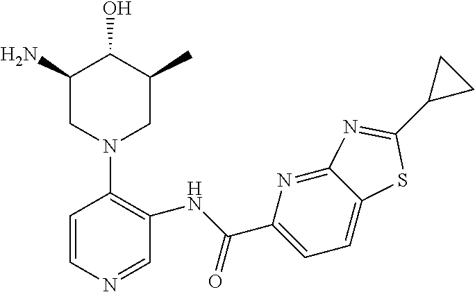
C1=CN=CC(NC(C2=CC=C3C(=N2)N=C(C2CC2)S3)=O)=C1N1CC(C)C(O)C(N)C1
